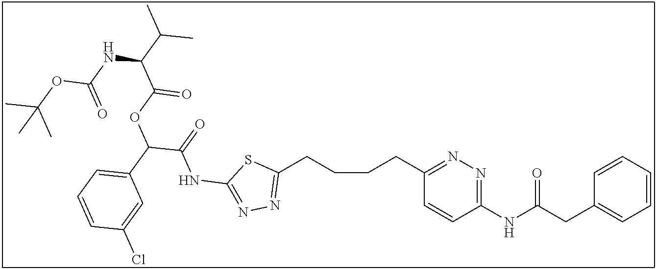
C1(CCCCC2=NN=C(NC(C(C3=CC=CC(Cl)=C3)OC(C(C(C)C)NC(OC(C)(C)C)=O)=O)=O)S2)=NN=C(NC(CC2=CC=CC=C2)=O)C=C1
